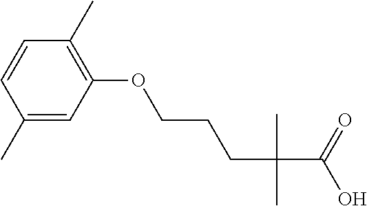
C1(C)=CC(OCCCC(C(=O)O)(C)C)=C(C)C=C1
